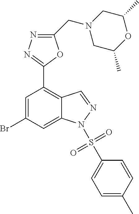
BrC1=CC(C2=NN=C(CN3CC(C)OC(C)C3)O2)=C2C=NN(S(=O)(=O)C3=CC=C(C)C=C3)C2=C1
